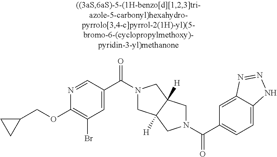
C(C1=CC=C2C(=C1)N=NN2)(=O)N1CC2([H])CN(C(=O)C3=CC(Br)=C(OCC4CC4)N=C3)CC2([H])C1
